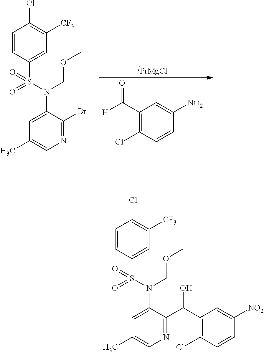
C1=CC(S(N(COC)C2=CC(C)=CN=C2Br)(=O)=O)=CC([CF3])=C1Cl.C1(C([H])=O)=C(Cl)C=CC([NO2])=C1.[iPrMgCl].C1=CC(S(N(C2=CC(C)=CN=C2C(C2=C(Cl)C=CC([NO2])=C2)O)COC)(=O)=O)=CC([CF3])=C1Cl
